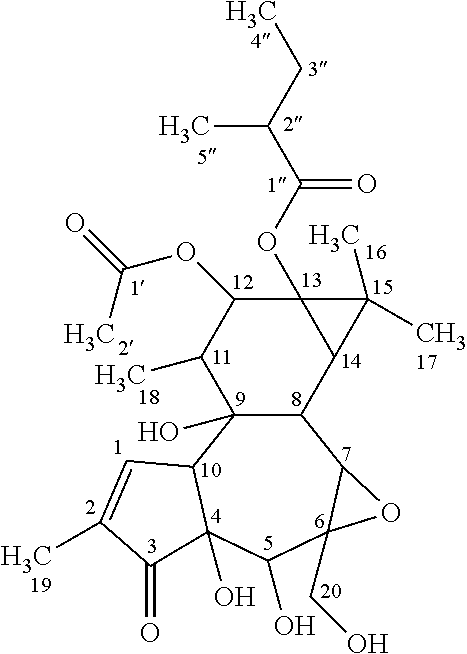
C12C(O)(C3C(O)(C(O)C4(CO)C1O4)C(=O)C(C)=C3)C(C)C(OC(=O)C)C1(OC(=O)C(C)CC)C2C1(C)C
